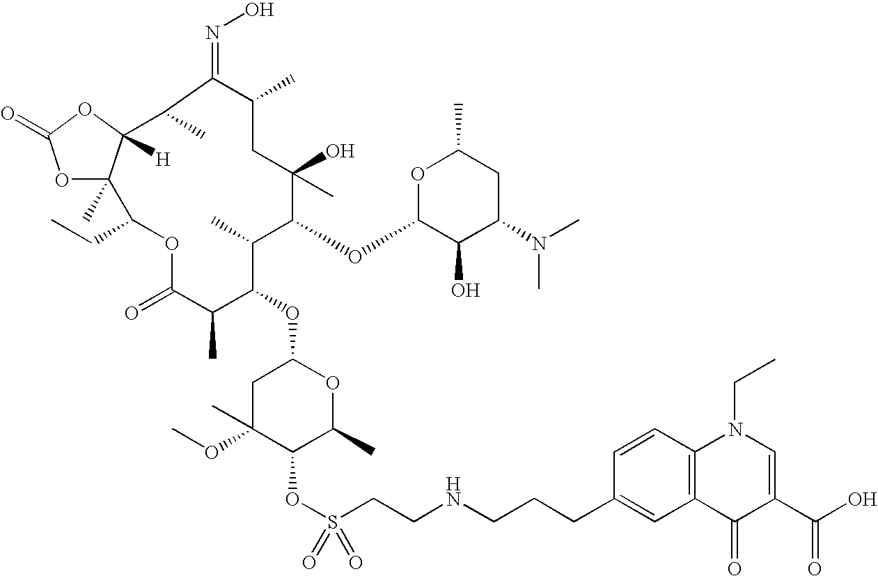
O1C(=O)C(C)C(OC2CC(OC)(C)C(OS(CCNCCCC3=CC4=C(C=C3)N(CC)C=C(C(O)=O)C4=O)(=O)=O)C(C)O2)C(C)C(OC2C(O)C(N(C)C)CC(C)O2)C(C)(O)CC(C)C(=NO)C(C)C2([H])C(C)(C1CC)OC(=O)O2
